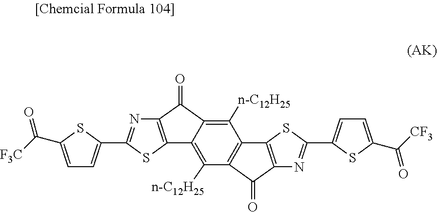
C12=C(SC(C3=CC=C(C([CF3])=O)S3)=N1)C1=C(C2=O)C([n-C12H25])=C2C(=C1[n-C12H25])C(=O)C1=C2SC(C2=CC=C(C([F3C])=O)S2)=N1
